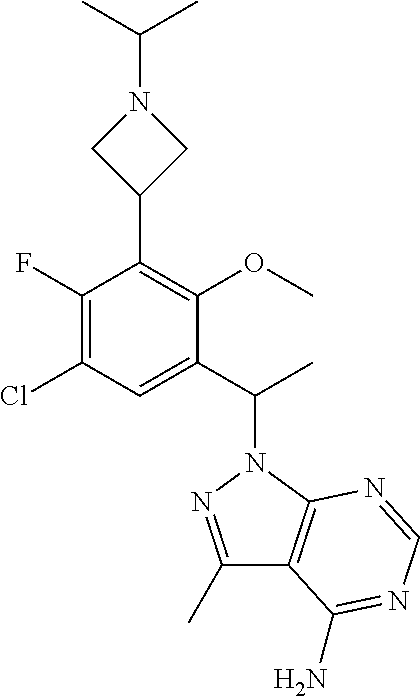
C1(C2=C(OC)C(C(C)N3N=C(C)C4=C3N=CN=C4N)=CC(Cl)=C2F)CN(C(C)C)C1
